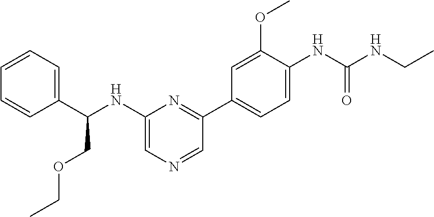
C1=CC=C(C(NC2=CN=CC(C3=CC=C(NC(=O)NCC)C(OC)=C3)=N2)COCC)C=C1
